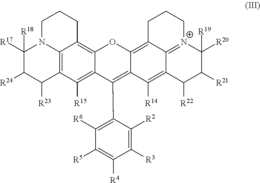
C1([R17])([R18])C([R24])C([R23])C2=C3N1CCCC3=C1C(=C2[R15])C(C2=C([R6])C([R5])=C([R4])C([R3])=C2[R2])=C2C(=C3C4=[N+](C([R20])([R19])C([R21])C([R22])C4=C2[R14])CCC3)O1
